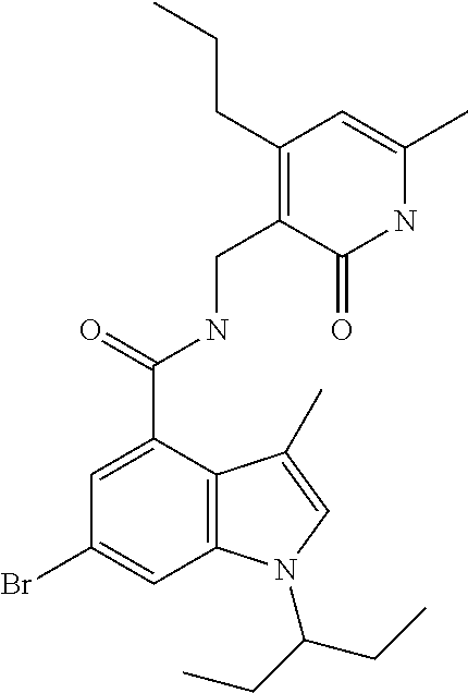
BrC1=CC2=C(C(C(NCC3=C(CCC)C=C(C)NC3=O)=O)=C1)C(C)=CN2C(CC)CC
